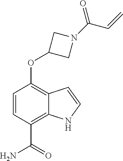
C1(OC2CN(C(C=C)=O)C2)=C2C(=C(C(=O)N)C=C1)NC=C2
